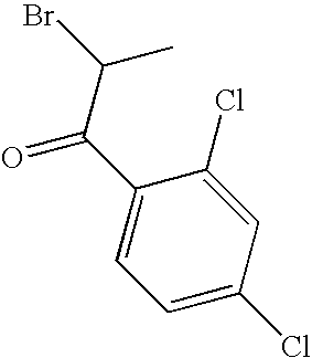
C1(C(C(Br)C)=O)=CC=C(Cl)C=C1Cl
